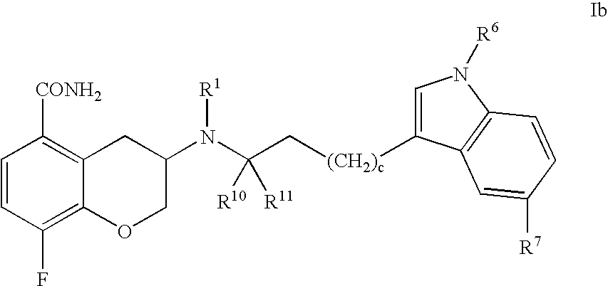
C1=CC(F)=C2C(=C1[CONH2])CC(N([R1])C(C[(CH2)c]C1=CN([R6])C3=C1C=C([R7])C=C3)([R10])[R11])CO2
